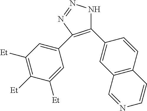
C1(C2=CC3=C(C=C2)C=CN=C3)=C(C2=CC([Et])=C([Et])C([Et])=C2)N=NN1
